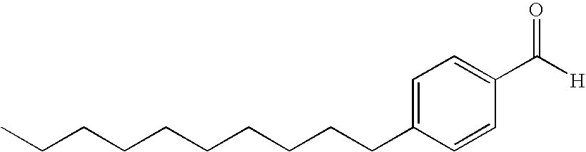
C(CCCCCCCCC1=CC=C(C([H])=O)C=C1)C
